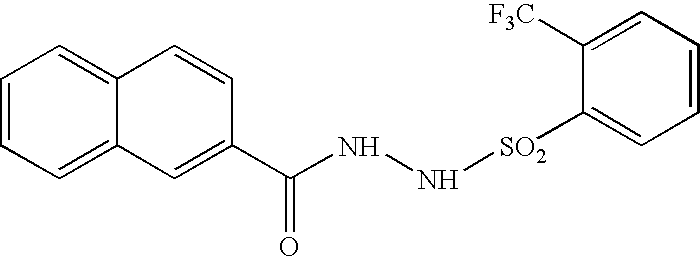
C1=CC=C2C(=C1)C=CC(C(NN[SO2]C1=CC=CC=C1[F3C])=O)=C2
